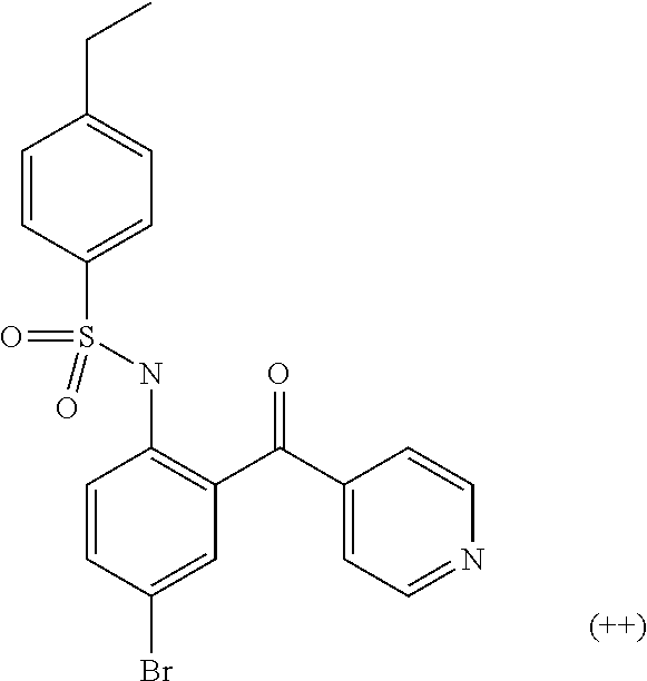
C1=CC(S(NC2=C(C(C3=CC=NC=C3)=O)C=C(Br)C=C2)(=O)=O)=CC=C1CC
